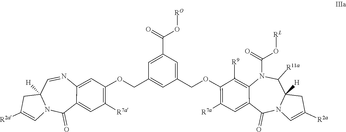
C1([R2a])=CN2C([H])(C1)C([R11a])N(C(=O)O[RL])C1=C([R9])C(OCC3=CC(C(O[RO])=O)=CC(COC4=C([R7a])C=C5C(=O)N6C([H])(CC([R2a])=C6)C=NC5=C4)=C3)=C([R7a])C=C1C2=O
